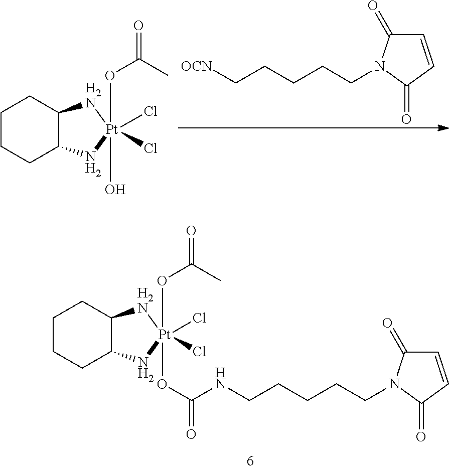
C1CCC2C(C1)[H2N][Pt](Cl)(Cl)(OC(=O)C)(OC(=O)NCCCCCN1C(=O)C=CC1=O)N2.C1CCC2C(C1)[H2N][Pt](Cl)(Cl)(OC(=O)C)(O)N2.[OCN]CCCCCN1C(=O)C=CC1=O
